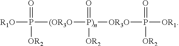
[R1O]P([(OR3O][P)n](=O)([OR2])[OR3O]P([OR1])(=O)[OR2])(=O)[OR2]
